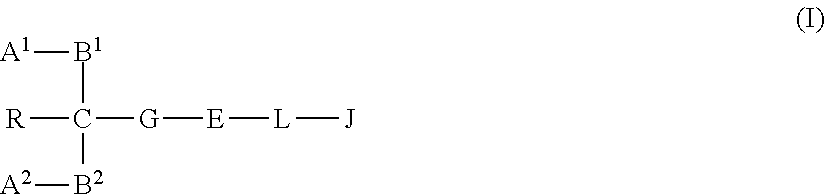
[A1][B1]C([B2][A2])([R])[G][E][L][J]
